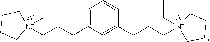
C1=C(CCC[N+]2(CC)CCCC2)C=C(CCC[N+]2(CC)CCCC2)C=C1.[A-].[A-]
